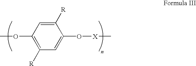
C1(OC)=C([R])C=C(O[X]C)C([R])=C1
